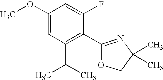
C1(OC)=CC(C(C)C)=C(C2=NC(C)(C)CO2)C(F)=C1
